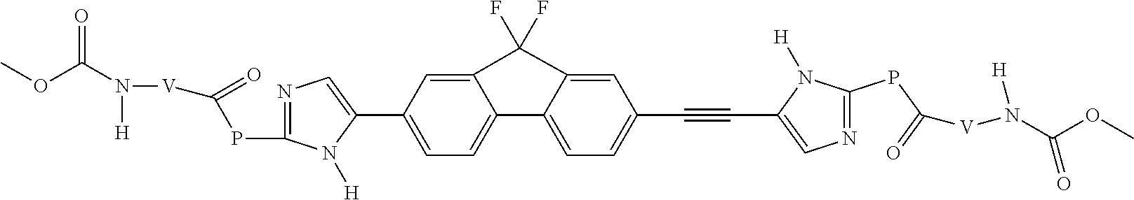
C1=C(C2=CN=C(PC([V]N(C(OC)=O)[H])=O)N2[H])C=C2C(=C1)C1=CC=C(C#CC3=CN=C(PC(=O)[V]N(C(OC)=O)[H])N3[H])C=C1C2(F)F
